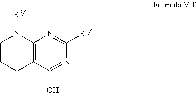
C1C2=C(N([R2f])CC1)N=C([R1f])N=C2O
